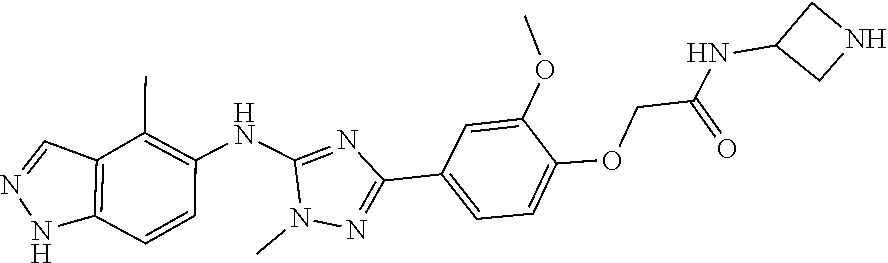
C12=C(C(C)=C(NC3=NC(C4=CC=C(OCC(NC5CNC5)=O)C(OC)=C4)=NN3C)C=C1)C=NN2
